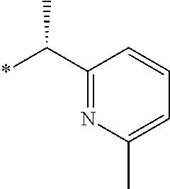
C1(C(*)C)=NC(C)=CC=C1
